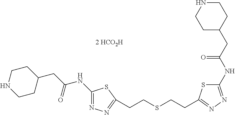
C1(NC(CC2CCNCC2)=O)=NN=C(CCSCCC2=NN=C(NC(CC3CCNCC3)=O)S2)S1
